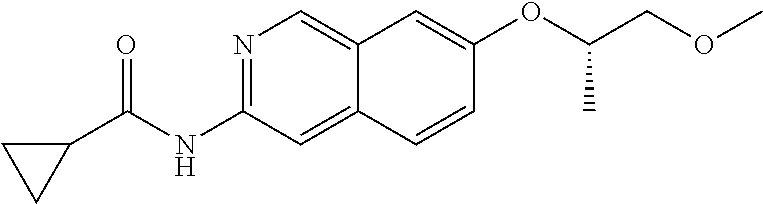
O(C1=CC2=CN=C(NC(=O)C3CC3)C=C2C=C1)C(COC)C
